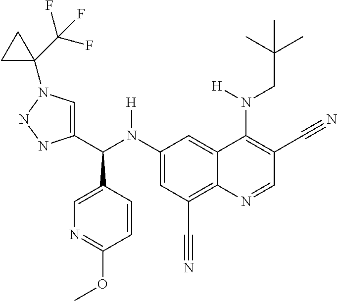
C1(N(C(C2=CN(C3(C(F)(F)F)CC3)NN2)C2=CN=C(OC)C=C2)[H])=CC(C#N)=C2C(=C1)C(N(CC(C)(C)C)[H])=C(C#N)C=N2
